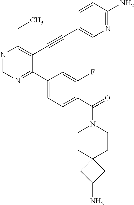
N1=CN=C(C2=CC=C(C(=O)N3CCC4(CC3)CC(N)C4)C(F)=C2)C(C#CC2=CN=C(N)C=C2)=C1CC
